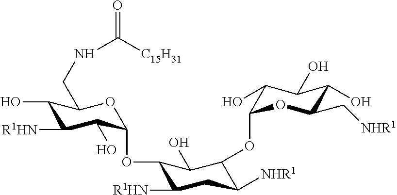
C1(O)C([R1HN])C(O)C(OC2C([R1HN])CC([NHR1])C(OC3C(O)C(O)C(O)C(C[NHR1])O3)C2O)OC1CNC([C15H31])=O
